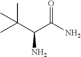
C(C(C(N)=O)N)(C)(C)C
